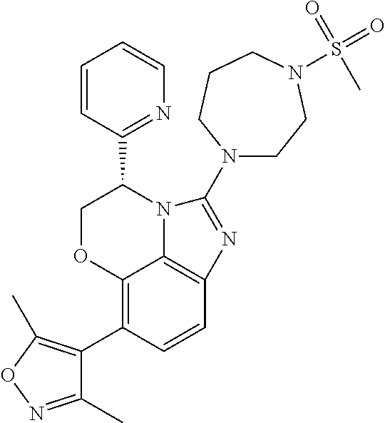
C12=C(C3=C(C)ON=C3C)C=CC3=C1N(C(C1=NC=CC=C1)CO2)C(N1CCN(S(=O)(C)=O)CCC1)=N3
